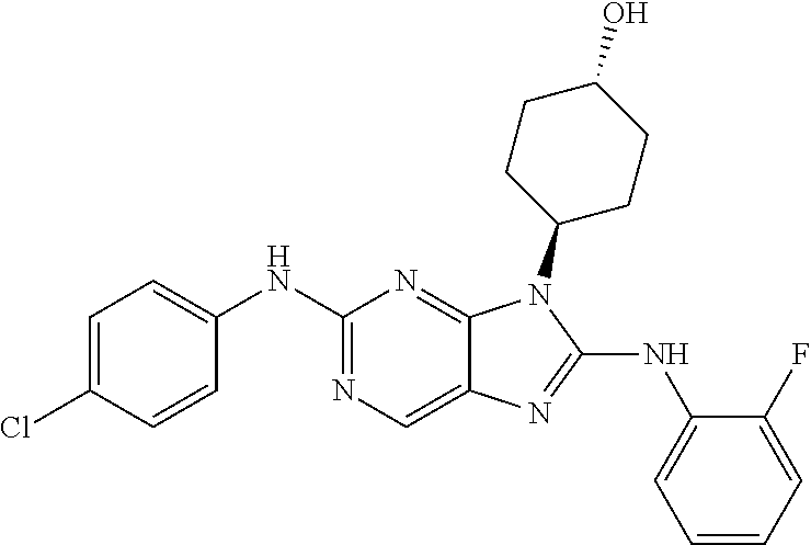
C1(NC2=CC=CC=C2F)=NC2=CN=C(NC3=CC=C(Cl)C=C3)N=C2N1C1CCC(O)CC1
